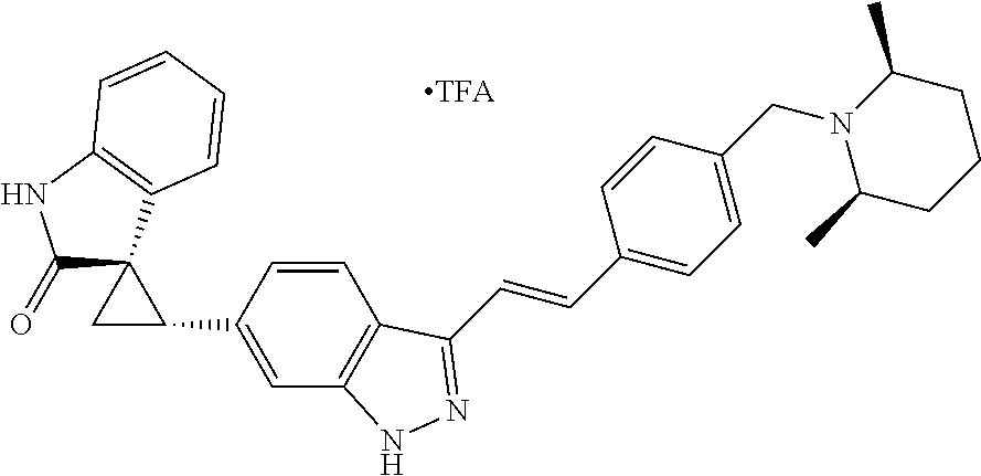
C(=CC1=CC=C(CN2C(C)CCCC2C)C=C1)C1=NNC2=C1C=CC(C1CC13C(=O)NC1=C3C=CC=C1)=C2
